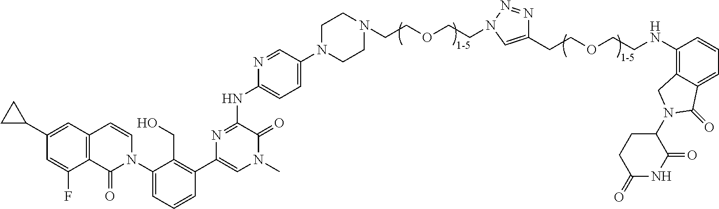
C12=C(C=C(C3CC3)C=C1F)C=CN(C1=CC=CC(C3=CN(C)C(=O)C(NC4=CC=C(N5CCN(CCOCCN6N=NC(CCOCCNC7=C8C(=CC=C7)C(=O)N(C7CCC(=O)NC7=O)C8)=C6)CC5)C=N4)=N3)=C1CO)C2=O
